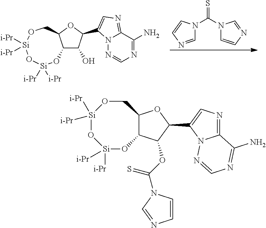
C1=NC=CN1C(=S)N1C=CN=C1.C12C(O)C(C3=CN=C4N3N=CN=C4N)OC1CO[Si]([i-Pr])([i-Pr])O[Si]([i-Pr])([i-Pr])O2.C12C(C(OC(=S)N3C=CN=C3)C(C3=CN=C4N3N=CN=C4N)O1)O[Si]([i-Pr])([i-Pr])O[Si]([i-Pr])([i-Pr])OC2
